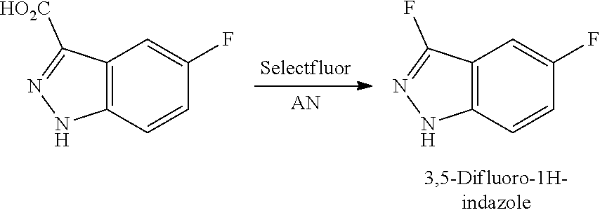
C12=C(C=CC(F)=C1)NN=C2[HO2C].C12=C(C=CC(F)=C1)NN=C2F
